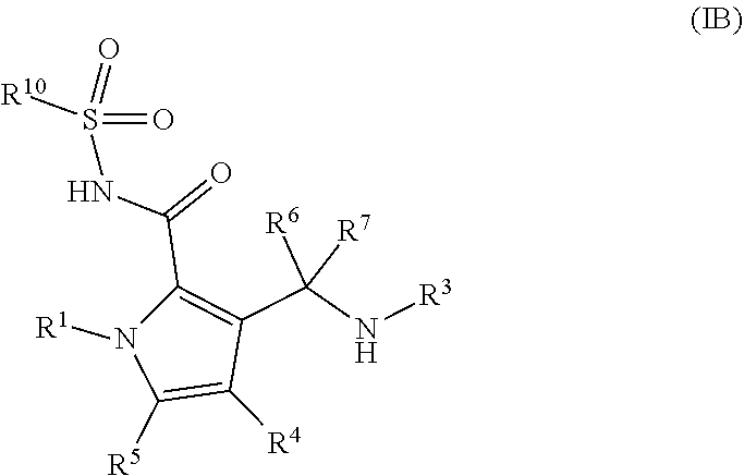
N1([R1])C([R5])=C([R4])C(C([R6])([R7])N[R3])=C1C(=O)NS([R10])(=O)=O
